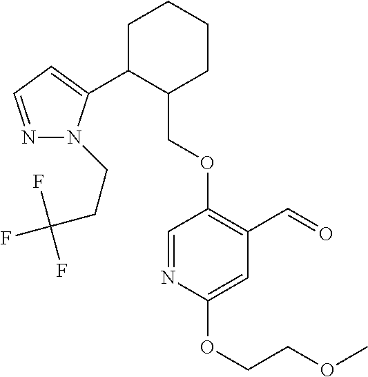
C1C(C2=CC=NN2CCC(F)(F)F)C(COC2=C(C=O)C=C(OCCOC)N=C2)CCC1
